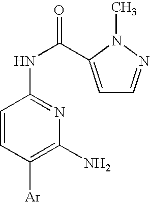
[Ar]C1=C(N)N=C(NC(=O)C2=CC=NN2C)C=C1
